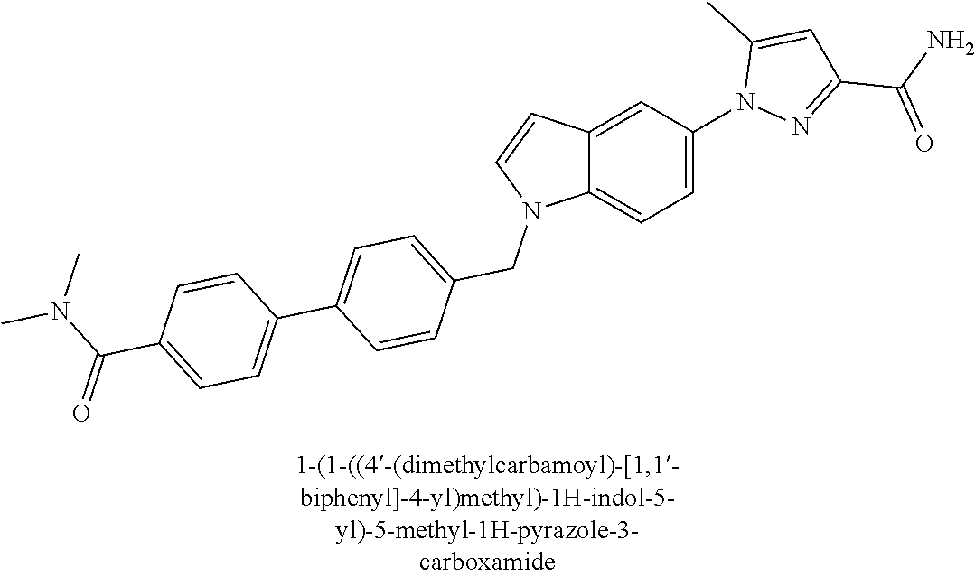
C12=CC(N3N=C(C(=O)N)C=C3C)=CC=C1N(CC1=CC=C(C3=CC=C(C(N(C)C)=O)C=C3)C=C1)C=C2
